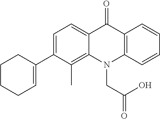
C12=C(C)C(C3=CCCCC3)=CC=C1C(=O)C1=C(N2CC(=O)O)C=CC=C1
